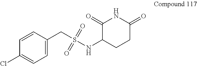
C(S(NC1CCC(=O)NC1=O)(=O)=O)C1=CC=C(Cl)C=C1
